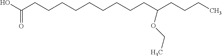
OC(CCCCCCCCCC(CCCC)OCC)=O
